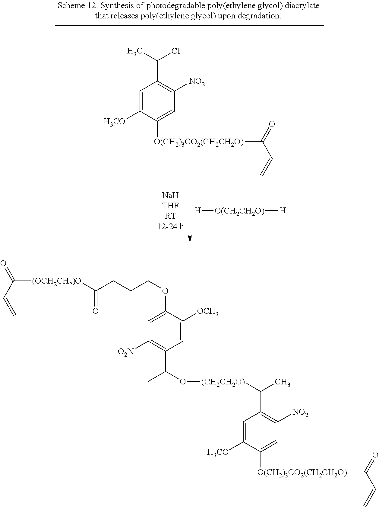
C1=C([H3CO])C([O(CH2)3CO2(CH2CH2O)]C(C=C)=O)=CC([NO2])=C1C(C)Cl.[H][O(CH2CH2O)][H].O(C(C1=C([O2N])C=C(OCCCC([(OCH2CH2)O]C(C=C)=O)=O)C([OCH3])=C1)C)[(CH2CH2O)]C(C)C1=C([NO2])C=C([O(CH2)3CO2(CH2CH2O)]C(C=C)=O)C([H3CO])=C1
